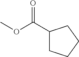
O(C(=O)C1CCCC1)C
